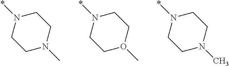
N1(*)CCN(C)CC1.N1(*)CCO(C)CC1.N1(*)CCN(C)CC1
